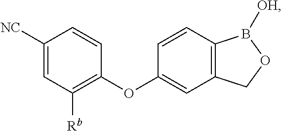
C1([NC])=CC([Rb])=C(OC2=CC3=C(C=C2)B([OH])OC3)C=C1
